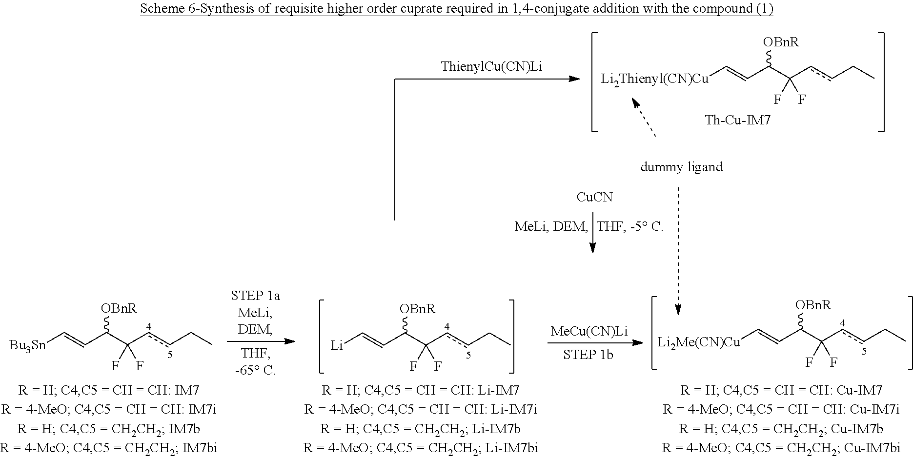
[MeCu(CN)Li].[Bu3Sn]C=CC(C(ccCC)(F)F)[OBnR].[Li2Me(CN)Cu]C=CC(C(ccCC)(F)F)[OBnR].[Li]C=CC(C(ccCC)(F)F)[OBnR].[Li2Thienyl(CN)Cu]C=CC(C(ccCC)(F)F)[OBnR].[Th-Cu-IM7].[CuCN]
